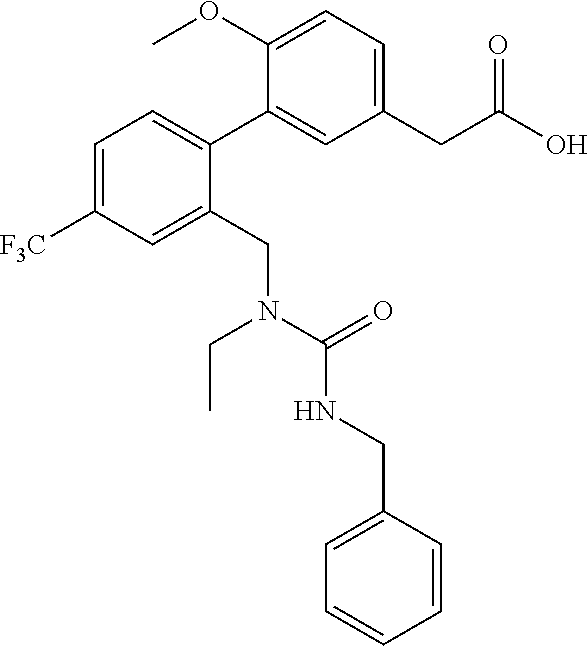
C1=C([F3C])C=C(CN(C(=O)NCC2=CC=CC=C2)CC)C(C2=CC(CC(O)=O)=CC=C2OC)=C1
